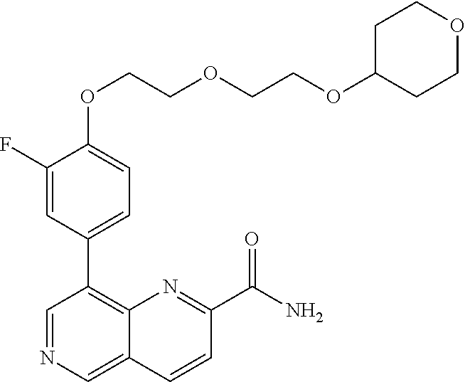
C1(OCCOCCOC2CCOCC2)=CC=C(C2=C3C(=CN=C2)C=CC(C(N)=O)=N3)C=C1F
